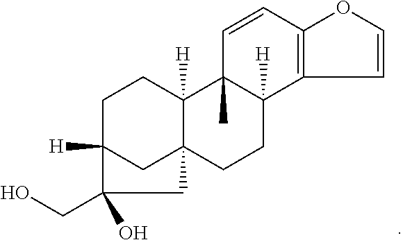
C1C2([H])CC3(C([H])(C1)C1(C)C([H])(CC3)C3=C(C=C1)OC=C3)CC2(O)CO
